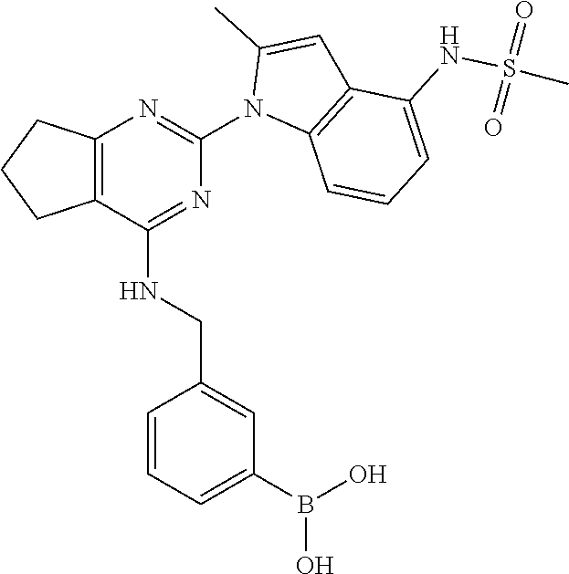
C1=CC=C(B(O)O)C=C1CNC1=NC(N2C3=C(C=C2C)C(NS(C)(=O)=O)=CC=C3)=NC2=C1CCC2
